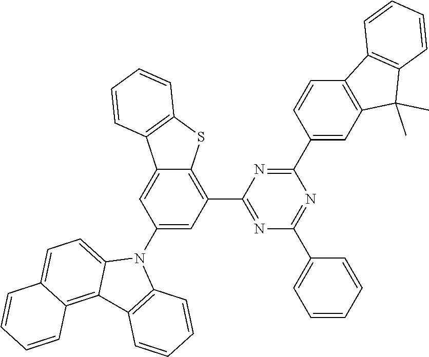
C1=CC=CC(C2=NC(C3=CC4=C(C=C3)C3=C(C4(C)C)C=CC=C3)=NC(C3=C4C(=CC(N5C6=CC=C7C(=C6C6=C5C=CC=C6)C=CC=C7)=C3)C3=C(S4)C=CC=C3)=N2)=C1
